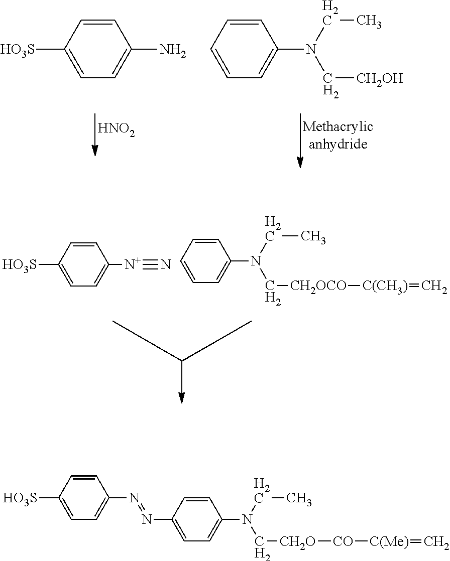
[HNO2].C1=CC([HO3S])=CC=C1N.C1=CC=CC=C1N(CC)C[CH2OH].C1=CC([HO3S])=CC=C1[N+]#N.C1=CC=CC=C1N(CC)C[CH2OCO][C(CH3)]=C.C1=CC([HO3S])=CC=C1N=NC1=CC=C(N(CC)C[CH2O][CO][C(Me)]=C)C=C1
